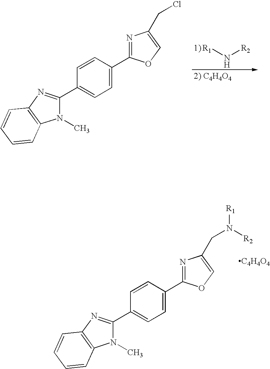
[R1]N[R2].C1=CC(C2=NC(CCl)=CO2)=CC=C1C1=NC2=C(N1C)C=CC=C2.C1=CC(C2=NC(CN([R1])[R2])=CO2)=CC=C1C1=NC2=C(N1C)C=CC=C2.[C4H4O4]
